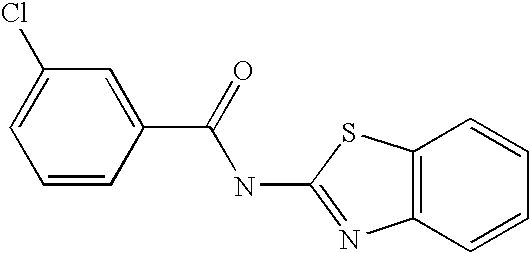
C1(C(NC2=NC3=C(C=CC=C3)S2)=O)=CC(Cl)=CC=C1
